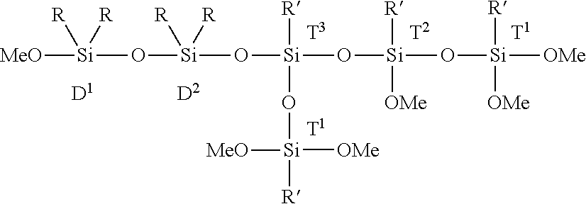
[MeO][Si](O[Si](O[Si](O[Si](O[Si]([R])([OMe])[OMe])([R])[OMe])([R])O[Si]([R])([OMe])[MeO])([R])[R])([R])[R]
